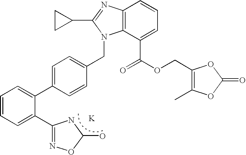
C12=C(C(C(OCC3=C(C)OC(=O)O3)=O)=CC=C1)N(CC1=CC=C(C3=CC=CC=C3C3=NOC(O)N3)C=C1)C(C1CC1)=N2.[K]
